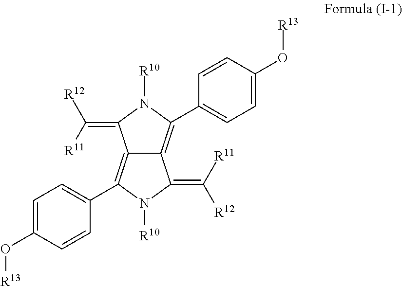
C12=C(C3=CC=C(O[R13])C=C3)N([R10])C(=C([R11])[R12])C1=C(C1=CC=C(O[R13])C=C1)N([R10])C2=C([R11])[R12]
